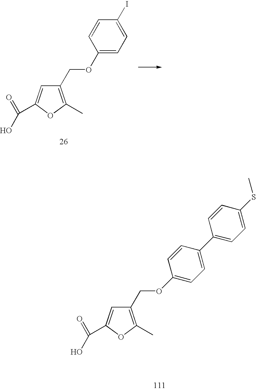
C1(COC2=CC=C(I)C=C2)=C(C)OC(C(=O)O)=C1.C1(COC2=CC=C(C3=CC=C(SC)C=C3)C=C2)=C(C)OC(C(=O)O)=C1
